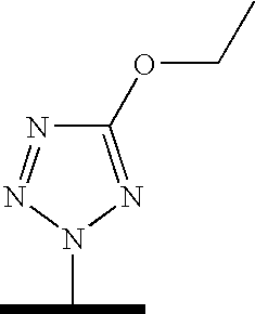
C1(OCC)=NN(C(C)C)N=N1
